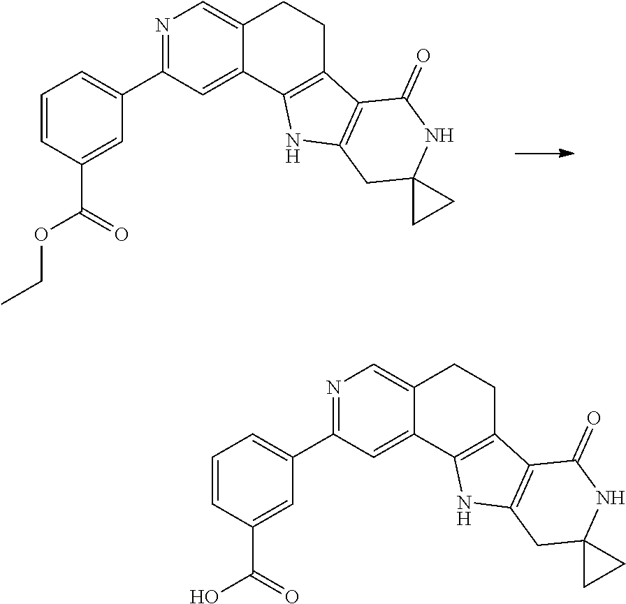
N1=C(C2=CC=CC(C(=O)OCC)=C2)C=C2C(=C1)CCC1=C2NC2=C1C(=O)NC1(C2)CC1.N1=C(C2=CC=CC(C(=O)O)=C2)C=C2C(=C1)CCC1=C2NC2=C1C(=O)NC1(C2)CC1
